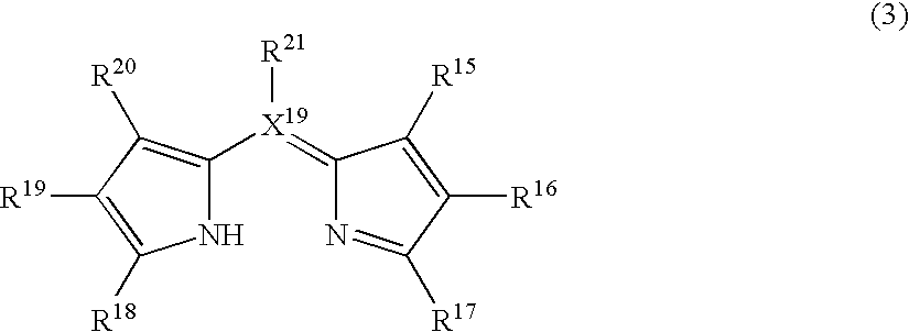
N1C([X19](=C2N=C([R17])C([R16])=C2[R15])[R21])=C([R20])C([R19])=C1[R18]
